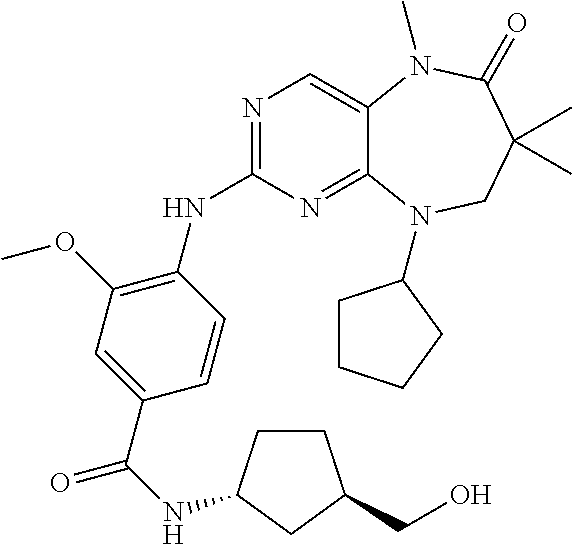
N1=C(NC2=C(OC)C=C(C(NC3CCC(CO)C3)=O)C=C2)N=C2C(=C1)N(C)C(=O)C(C)(C)CN2C1CCCC1
